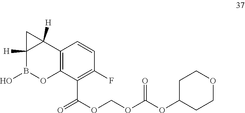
C12([H])B(O)OC3=C(C1([H])C2)C=CC(F)=C3C(=O)OCOC(OC1CCOCC1)=O
